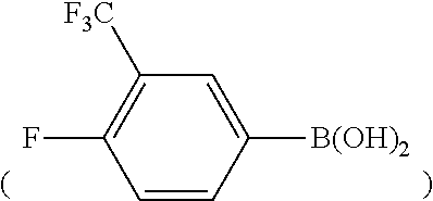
C1=CC([B(OH)2])=CC([F3C])=C1F
